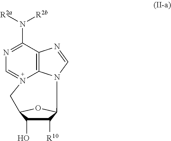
C1([R10])C(O)C2OC1N1C3=C(C(N([R2a])[R2b])=NC=N3C2)N=C1
